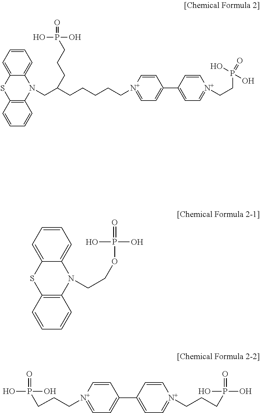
N1(CCOP(=O)(O)O)C2=CC=CC=C2SC2=C1C=CC=C2.C1=C[N+](CCCCCC(CN2C3=CC=CC=C3SC3=C2C=CC=C3)CCCP(=O)(O)O)=CC=C1C1=CC=[N+](CCP(=O)(O)O)C=C1.C(C[N+]1=CC=C(C2=CC=[N+](CCCP(=O)(O)O)C=C2)C=C1)CP(=O)(O)O
